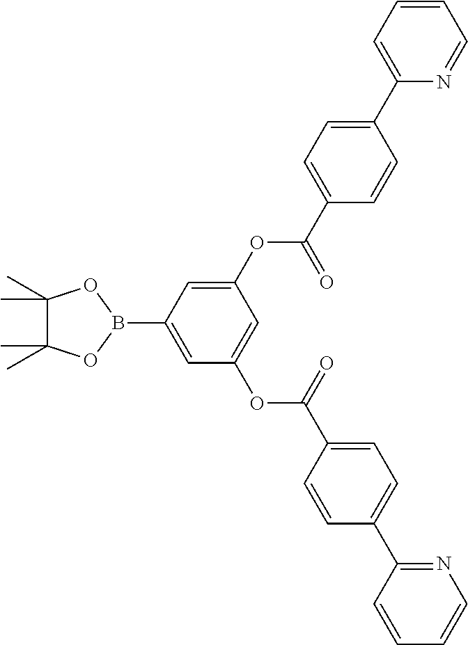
C1(OC(C2=CC=C(C3=CC=CC=N3)C=C2)=O)=CC(B2OC(C)(C)C(C)(C)O2)=CC(OC(=O)C2=CC=C(C3=NC=CC=C3)C=C2)=C1
